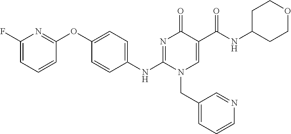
C1(F)=CC=CC(OC2=CC=C(NC3=NC(=O)C(C(NC4CCOCC4)=O)=CN3CC3=CC=CN=C3)C=C2)=N1
